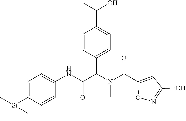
C1=C([Si](C)(C)C)C=CC(NC(=O)C(N(C(C2=CC(O)=NO2)=O)C)C2=CC=C(C(O)C)C=C2)=C1
